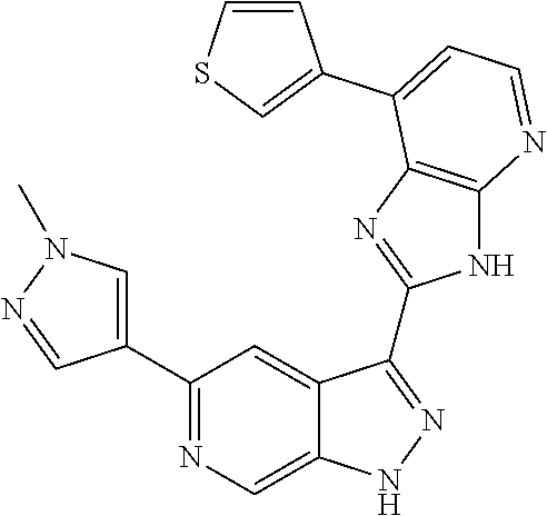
C1(C2=NC=C3C(=C2)C(C2=NC4=C(N2)N=CC=C4C2=CSC=C2)=NN3)=CN(C)N=C1
